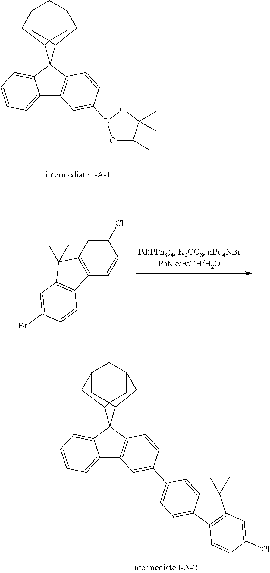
C12=CC=CC=C1C1(C3=C2C=C(C2=CC=C4C(=C2)C(C)(C)C2=C4C=CC(Cl)=C2)C=C3)C2C34CC(CC(C3)C2)CC14.C12=CC=CC=C1C1(C3=C2C=C(B2OC(C)(C)C(C)(C)O2)C=C3)C2C34CC(CC(C3)C2)CC14.C12=C(C=CC(Cl)=C1)C1=C(C2(C)C)C=C(Br)C=C1
